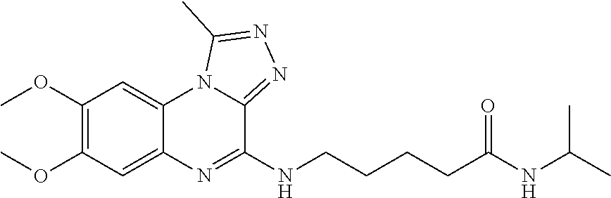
C1(OC)=C(OC)C=C2C(=C1)N1C(=NN=C1C)C(NCCCCC(NC(C)C)=O)=N2
